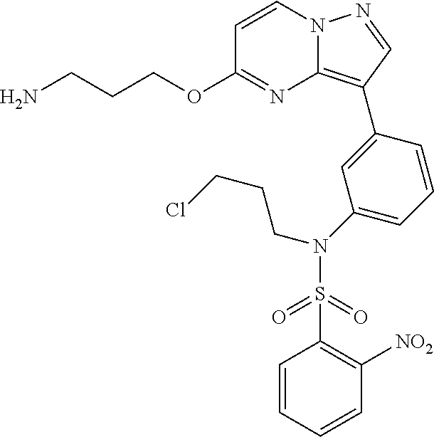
C1=CN2C(=C(C3=CC(N(S(C4=C([NO2])C=CC=C4)(=O)=O)CCCCl)=CC=C3)C=N2)N=C1OCCCN
